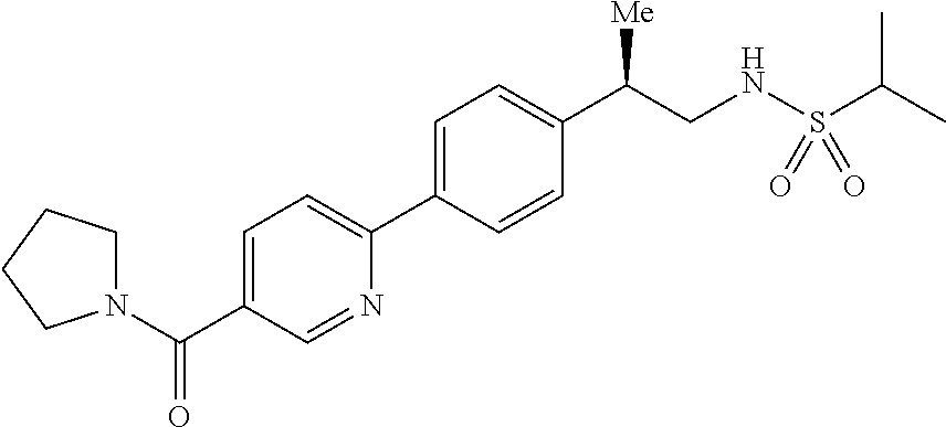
C1=C(C(N2CCCC2)=O)C=NC(C2=CC=C(C(CNS(C(C)C)(=O)=O)[Me])C=C2)=C1
